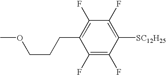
C1(F)=C(F)C([SC12H25])=C(F)C(F)=C1CCCOC
